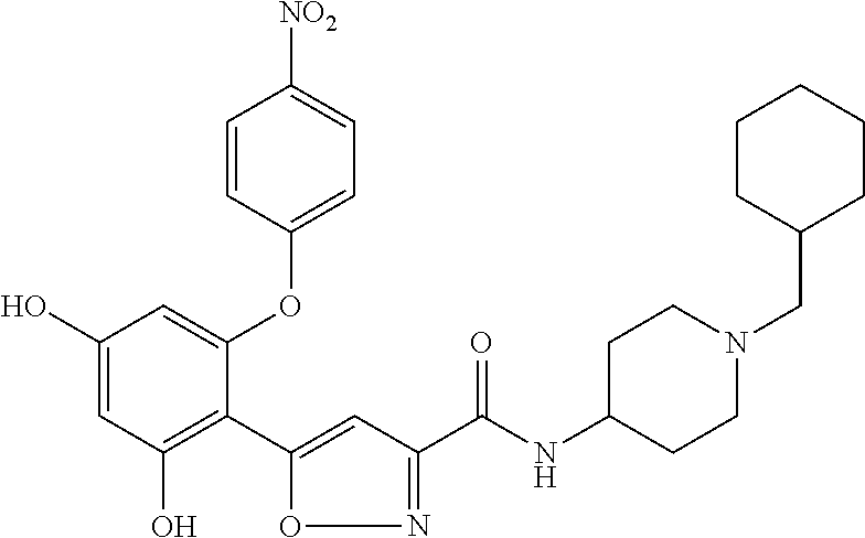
C1(O)=CC(O)=C(C2=CC(C(NC3CCN(CC4CCCCC4)CC3)=O)=NO2)C(OC2=CC=C([NO2])C=C2)=C1
